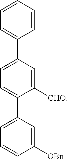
C1=CC=CC=C1C1=CC=C(C2=CC=CC([OBn])=C2)C([CHO])=C1
